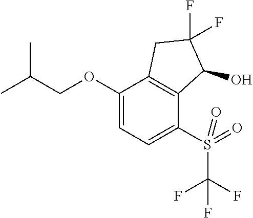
C1(OCC(C)C)=CC=C(S(=O)(C(F)(F)F)=O)C2=C1CC(F)(F)C2O
